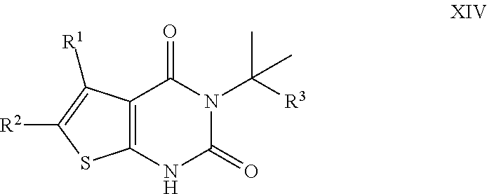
C12=C(NC(=O)N(C([R3])(C)C)C1=O)SC([R2])=C2[R1]
